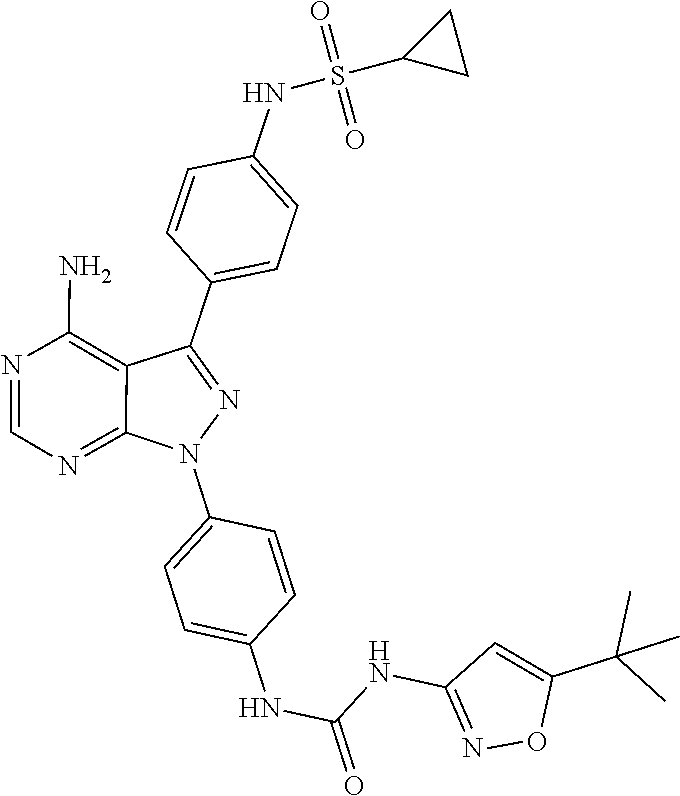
C1(N2N=C(C3=CC=C(NS(C4CC4)(=O)=O)C=C3)C3=C(N)N=CN=C23)=CC=C(NC(NC2=NOC(C(C)(C)C)=C2)=O)C=C1
